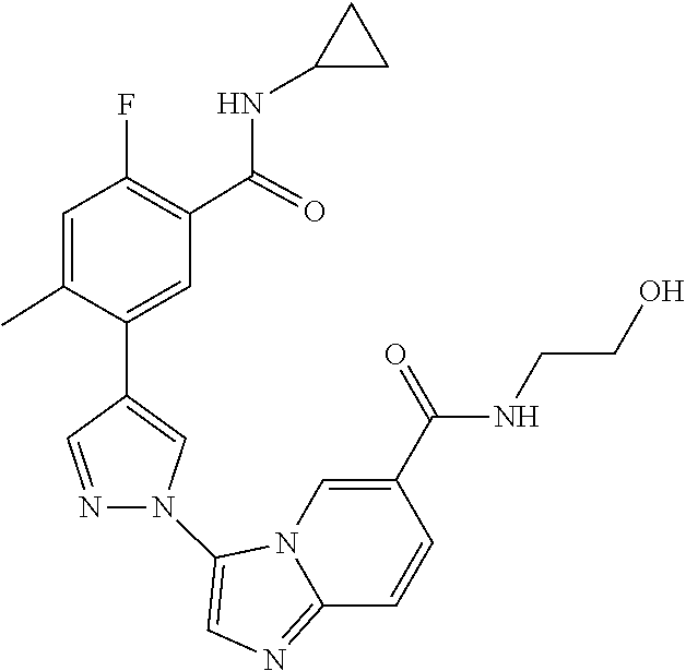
N12C(=NC=C1N1C=C(C3=CC(C(NC4CC4)=O)=C(F)C=C3C)C=N1)C=CC(C(NCCO)=O)=C2
